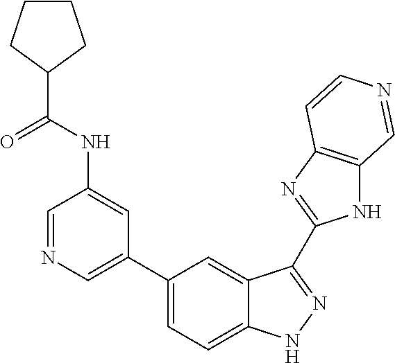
C1(C2=CN=CC(NC(C3CCCC3)=O)=C2)=CC=C2C(=C1)C(C1=NC3=C(N1)C=NC=C3)=NN2
